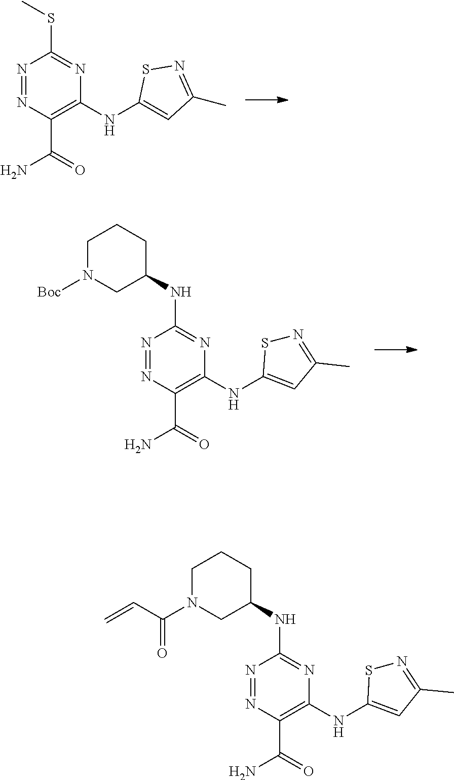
N1=NC(C(=O)N)=C(NC2=CC(C)=NS2)N=C1SC.N1=NC(C(=O)N)=C(NC2=CC(C)=NS2)N=C1NC1CCCN([Boc])C1.N1=NC(C(=O)N)=C(NC2=CC(C)=NS2)N=C1NC1CCCN(C(C=C)=O)C1
